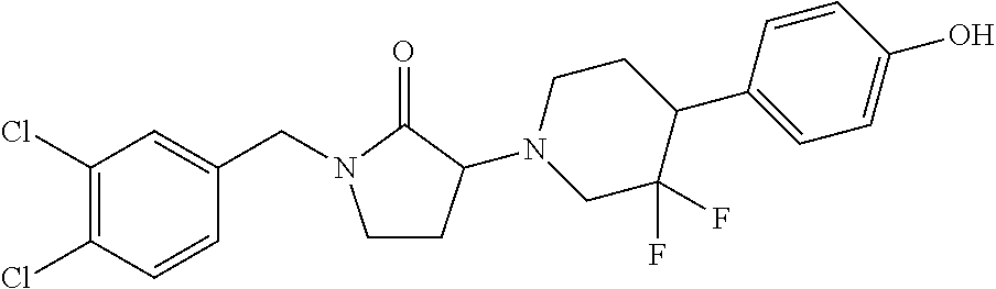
C1CC(N2CC(F)(F)C(C3=CC=C(O)C=C3)CC2)C(=O)N1CC1=CC(Cl)=C(Cl)C=C1
